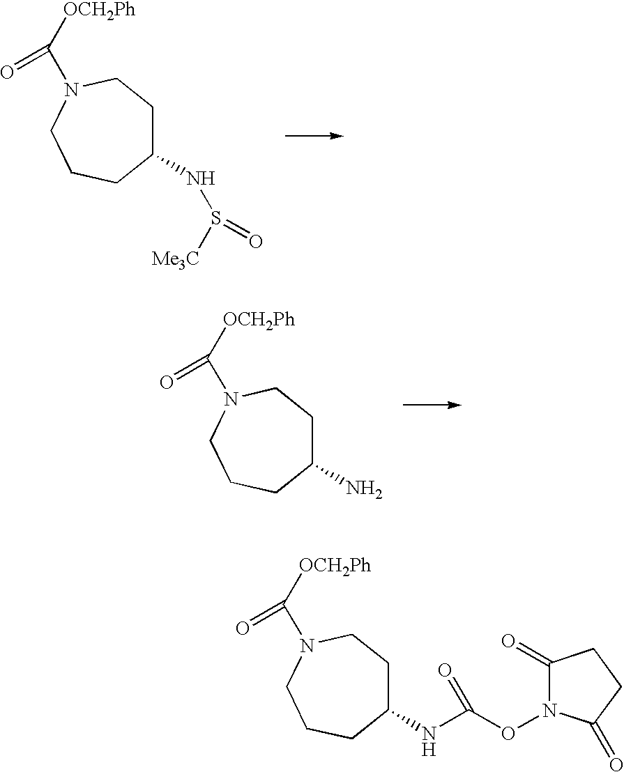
C1(NS([Me3C])=O)CCN(C([OCH2Ph])=O)CCC1.C1(N)CCN(C([OCH2Ph])=O)CCC1.C1(NC(=O)ON2C(=O)CCC2=O)CCN(C([OCH2Ph])=O)CCC1
